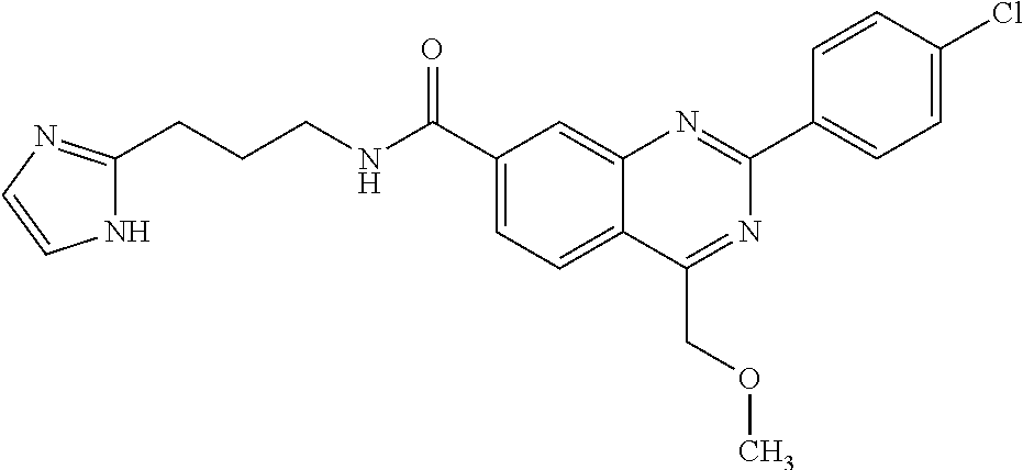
C1(C(NCCCC2=NC=CN2)=O)=CC=C2C(=C1)N=C(C1=CC=C(Cl)C=C1)N=C2COC
